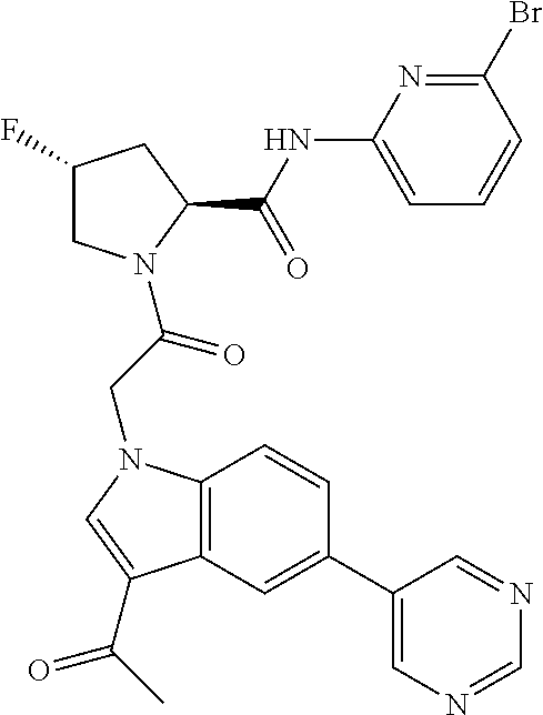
C12=C(C=C(C3=CN=CN=C3)C=C1)C(C(=O)C)=CN2CC(=O)N1CC(F)CC1C(=O)NC1=CC=CC(Br)=N1
